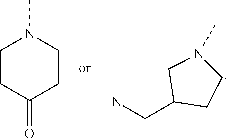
C1CC(=O)CCN1C.C1N(C)CC(CN)C1
